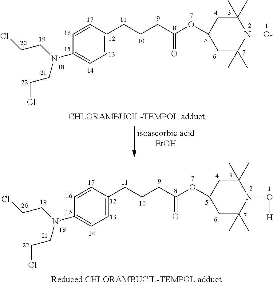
C1=C(CCCC(OC2CC(C)(C)N([O-])C(C)(C)C2)=O)C=CC(N(CCCl)CCCl)=C1.C1=C(CCCC(OC2CC(C)(C)N(O[H])C(C)(C)C2)=O)C=CC(N(CCCl)CCCl)=C1
